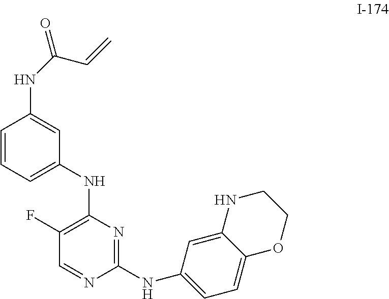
C1(F)=C(NC2=CC=CC(NC(=O)C=C)=C2)N=C(NC2=CC=C3C(=C2)NCCO3)N=C1
